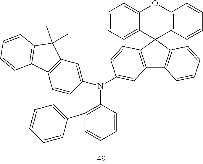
C12=C(C3(C4=C1C=CC=C4)C1=C(OC4=CC=CC=C34)C=CC=C1)C=CC(N(C1=CC3=C(C=C1)C1=C(C3(C)C)C=CC=C1)C1=C(C3=CC=CC=C3)C=CC=C1)=C2
